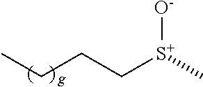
C(CCC)[S+](C)[O-]
